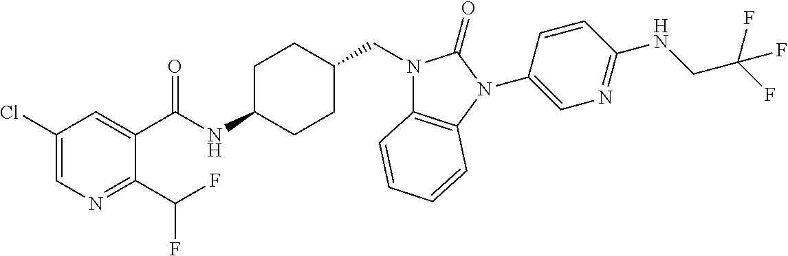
C1(Cl)=CN=C(C(F)F)C(C(NC2CCC(CN3C4=C(N(C5=CN=C(NCC(F)(F)F)C=C5)C3=O)C=CC=C4)CC2)=O)=C1
